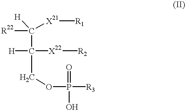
C(C(COP(=O)(O)[R3])([H])[X22][R2])([X21][R1])([R22])[H]
